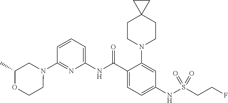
N1(C2=NC(NC(C3=CC=C(NS(CCF)(=O)=O)C=C3N3CCC4(CC3)CC4)=O)=CC=C2)CC(C)OCC1
